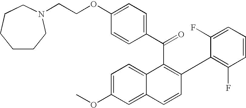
C(C1=C(C2=C(F)C=CC=C2F)C=CC2=CC(OC)=CC=C12)(C1=CC=C(OCCN2CCCCCC2)C=C1)=O
